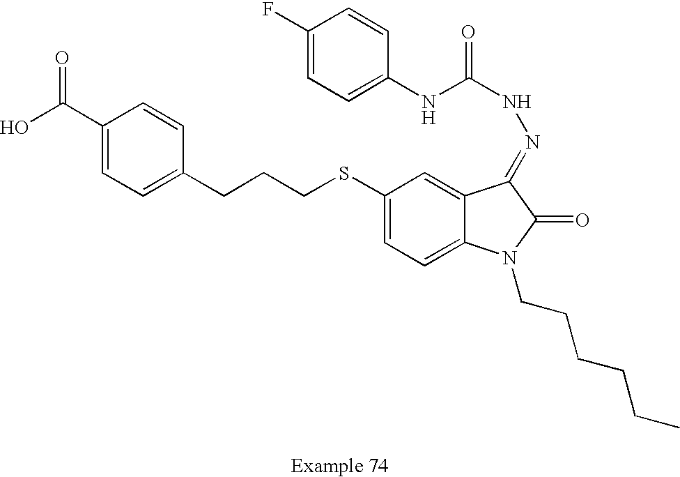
C1(C(O)=O)=CC=C(CCCSC2=CC=C3C(=C2)C(=NNC(=O)NC2=CC=C(F)C=C2)C(=O)N3CCCCCC)C=C1
